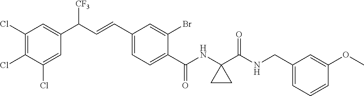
C1(Cl)=C(Cl)C(Cl)=CC(C(C=CC2=CC=C(C(NC3(C(NCC4=CC=CC(OC)=C4)=O)CC3)=O)C(Br)=C2)[CF3])=C1
